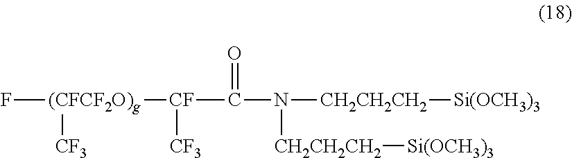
F[(CFCF2O)g]([CF](C(N([CH2CH2CH2][Si(OCH3)3])[CH2CH2CH2][Si(OCH3)3])=O)[CF3])[CF3]
